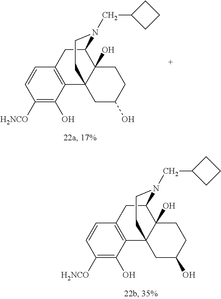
C1([H2NCO])=C(O)C2=C(C=C1)CC1C3(O)C2(CC(O)CC3)CCN1CC1CCC1.C1([H2NCO])=C(O)C2=C(C=C1)CC1C3(O)C2(CC(O)CC3)CCN1CC1CCC1
